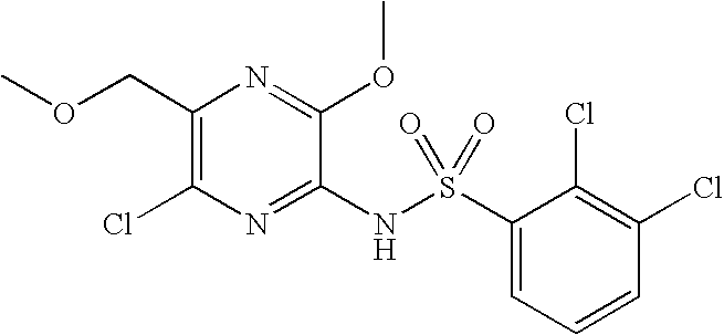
C1(COC)=C(Cl)N=C(NS(C2=CC=CC(Cl)=C2Cl)(=O)=O)C(OC)=N1
